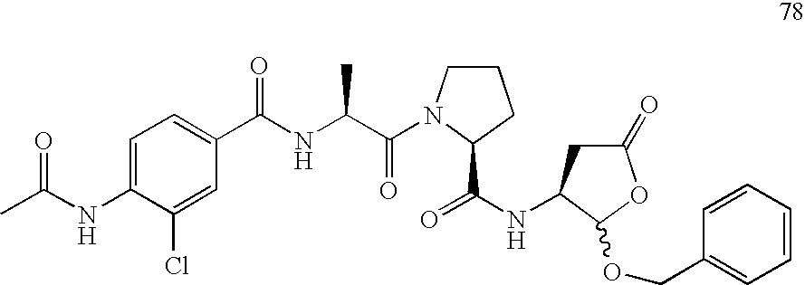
C1=C(NC(C)=O)C(Cl)=CC(C(NC(C(=O)N2CCCC2C(NC2CC(=O)OC2OCC2=CC=CC=C2)=O)C)=O)=C1
